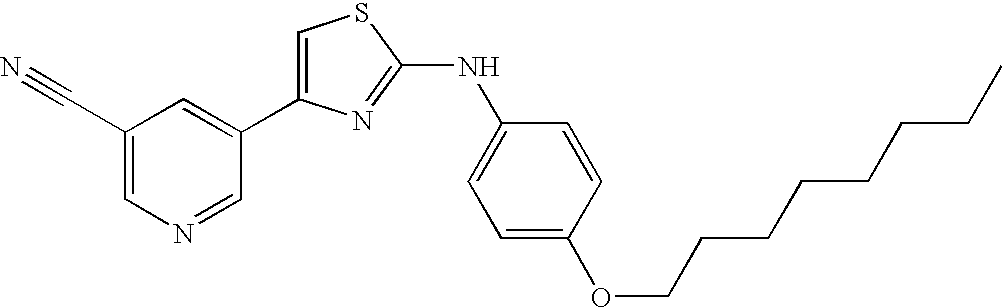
C1=C(C2=CC(C#N)=CN=C2)N=C(NC2=CC=C(OCCCCCCCC)C=C2)S1
